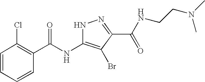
C1=CC=CC(C(NC2=C(Br)C(C(NCCN(C)C)=O)=NN2)=O)=C1Cl
